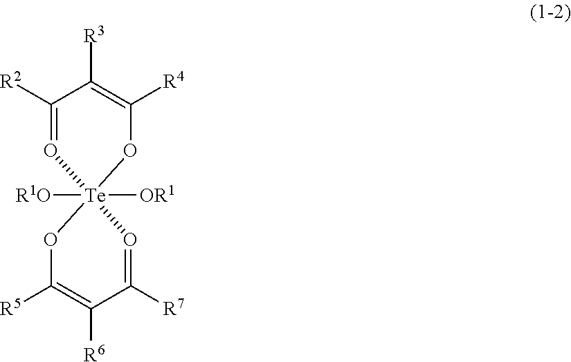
C1([R2])=O[Te]2([OR1])([R1O])(OC([R4])=C1[R3])OC([R5])=C([R6])C([R7])=O2
